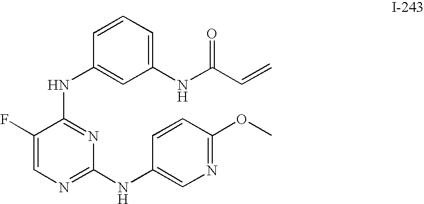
C1(NC(C=C)=O)=CC=CC(NC2=NC(NC3=CN=C(OC)C=C3)=NC=C2F)=C1
